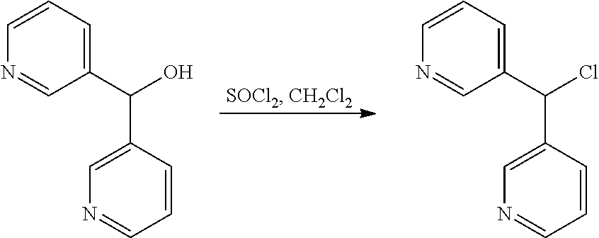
C1=CC=C(C(O)C2=CN=CC=C2)C=N1.C1=CC=C(C(Cl)C2=CN=CC=C2)C=N1
